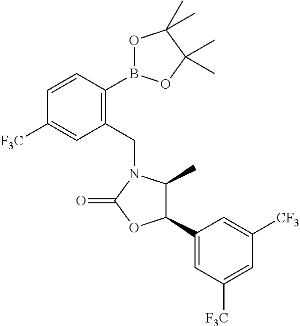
C1=CC(B2OC(C)(C)C(C)(C)O2)=C(CN2C(C)C(C3=CC([F3C])=CC([CF3])=C3)OC2=O)C=C1[F3C]
